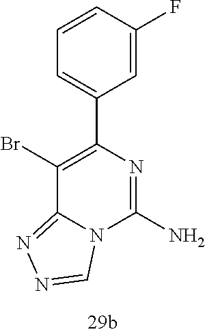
BrC1=C(C2=CC=CC(F)=C2)N=C(N)N2C1=NN=C2
